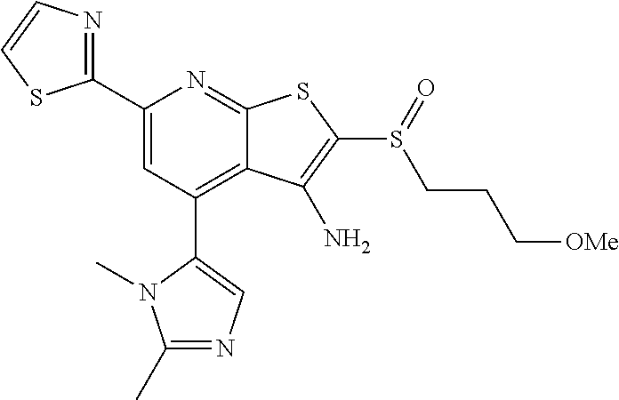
C1(C2=CC(C3=CN=C(C)N3C)=C3C(=N2)SC(S(=O)CCC[OMe])=C3N)=NC=CS1
